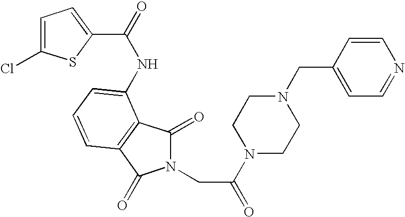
C1=C(Cl)SC(C(=O)NC2=CC=CC3=C2C(=O)N(CC(=O)N2CCN(CC4=CC=NC=C4)CC2)C3=O)=C1
